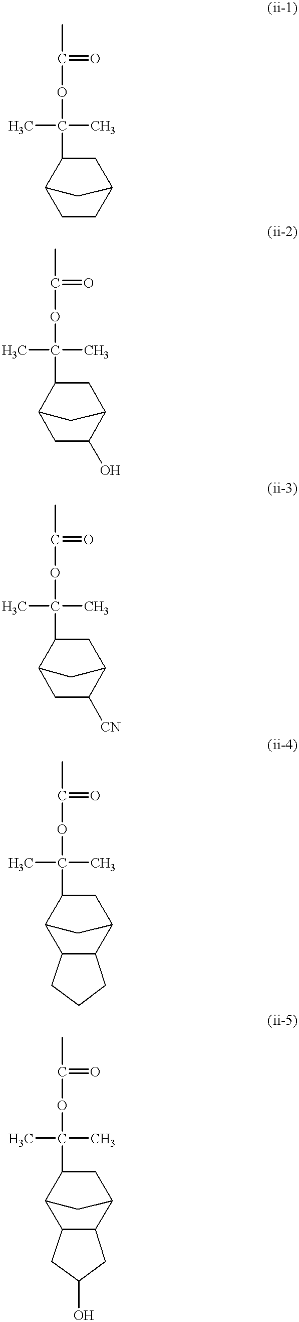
C1CC2CC(C(OC(C)=O)(C)C)C1C2.C1C(O)C2CC(C(OC(C)=O)(C)C)C1C2.C1C([CN])C2CC(C(OC(C)=O)(C)C)C1C2.C12C(C3CC(C(OC(C)=O)(C)C)C1C3)CCC2.C12C(C3CC(C(OC(C)=O)(C)C)C1C3)CC(O)C2
